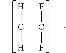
CC(C(C)(F)F)([H])[H]
